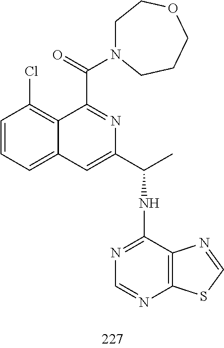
C1=CC=C2C(=C1Cl)C(C(=O)N1CCOCCC1)=NC(C(C)NC1=NC=NC3=C1N=CS3)=C2
